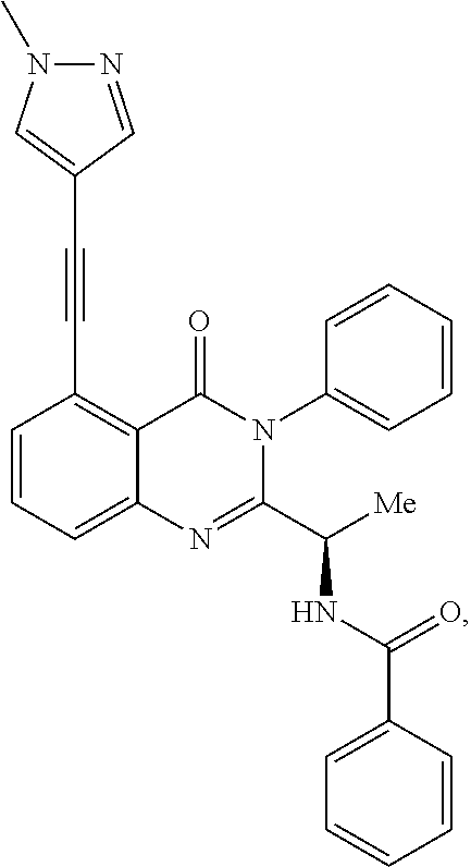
C(#CC1=C2C(=CC=C1)N=C(C([Me])NC(C1=CC=CC=C1)=O)N(C1=CC=CC=C1)C2=O)C1=CN(C)N=C1
